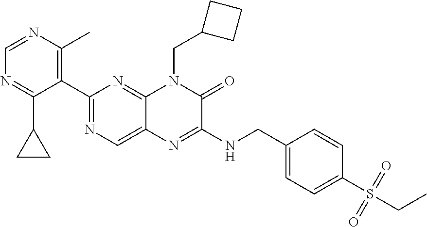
C1=NC(C)=C(C2=NC=C3C(=N2)N(CC2CCC2)C(=O)C(NCC2=CC=C(S(CC)(=O)=O)C=C2)=N3)C(C2CC2)=N1
